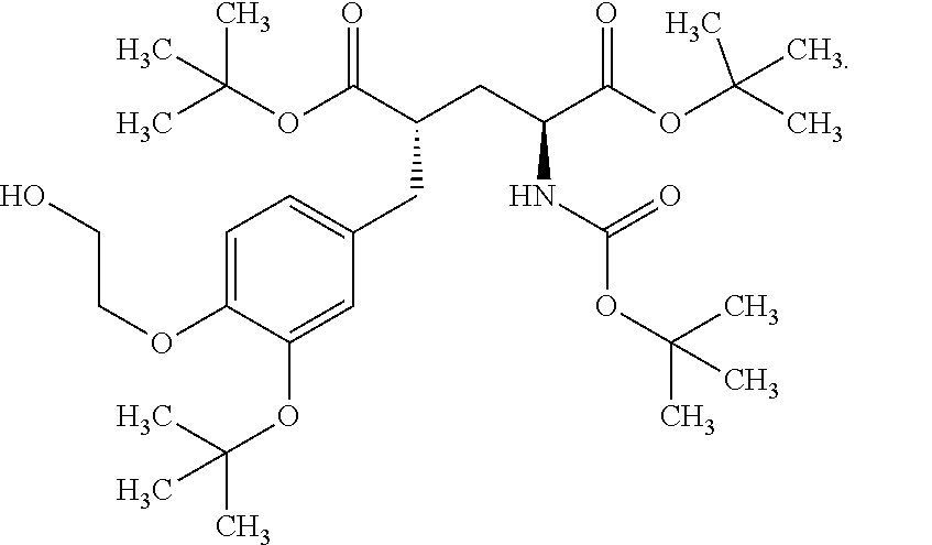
C(OC(C(CC(C(OC(C)(C)C)=O)NC(OC(C)(C)C)=O)CC1=CC=C(OCCO)C(OC(C)(C)C)=C1)=O)(C)(C)C
